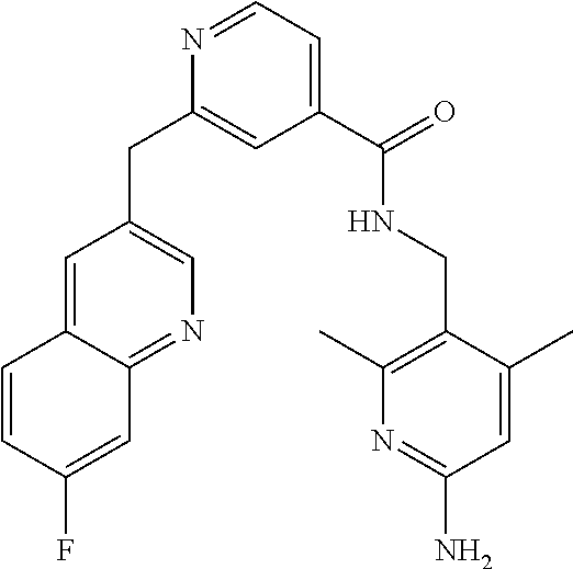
N1=CC=C(C(NCC2=C(C)N=C(N)C=C2C)=O)C=C1CC1=CN=C2C(=C1)C=CC(F)=C2
